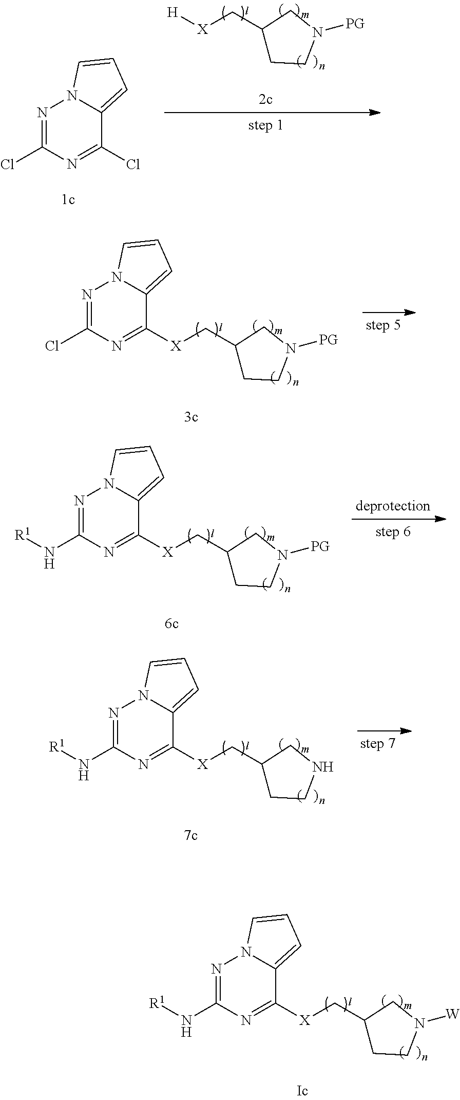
N1=C(Cl)N=C(Cl)C2=CC=CN12.C1(C[X][H])CCN([PG])C1.N1=C(Cl)N=C([X]CC2CCN([PG])C2)C2=CC=CN12.N1=C(N[R1])N=C([X]CC2CCN([PG])C2)C2=CC=CN12.N1=C(N[R1])N=C([X]CC2CCNC2)C2=CC=CN12.N1=C(N[R1])N=C([X]CC2CCN([W])C2)C2=CC=CN12
